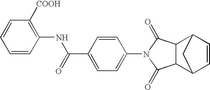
C1=CC([COOH])=C(NC(C2=CC=C(N3C(=O)C4C(C3=O)C3C=CC4C3)C=C2)=O)C=C1
